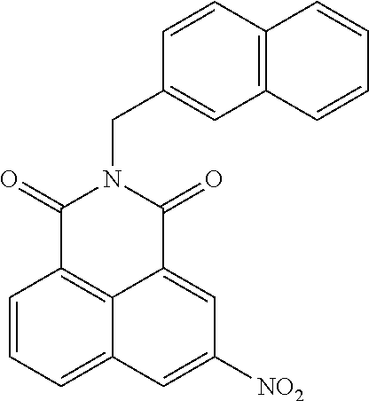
C1=CC=C2C3=C1C(=O)N(CC1=CC4=C(C=C1)C=CC=C4)C(=O)C3=CC([NO2])=C2
